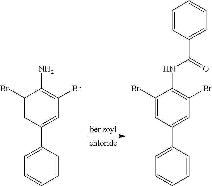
C1(Br)=CC(C2=CC=CC=C2)=CC(Br)=C1N.C1(Br)=CC(C2=CC=CC=C2)=CC(Br)=C1NC(C1=CC=CC=C1)=O.[benzoyl]
